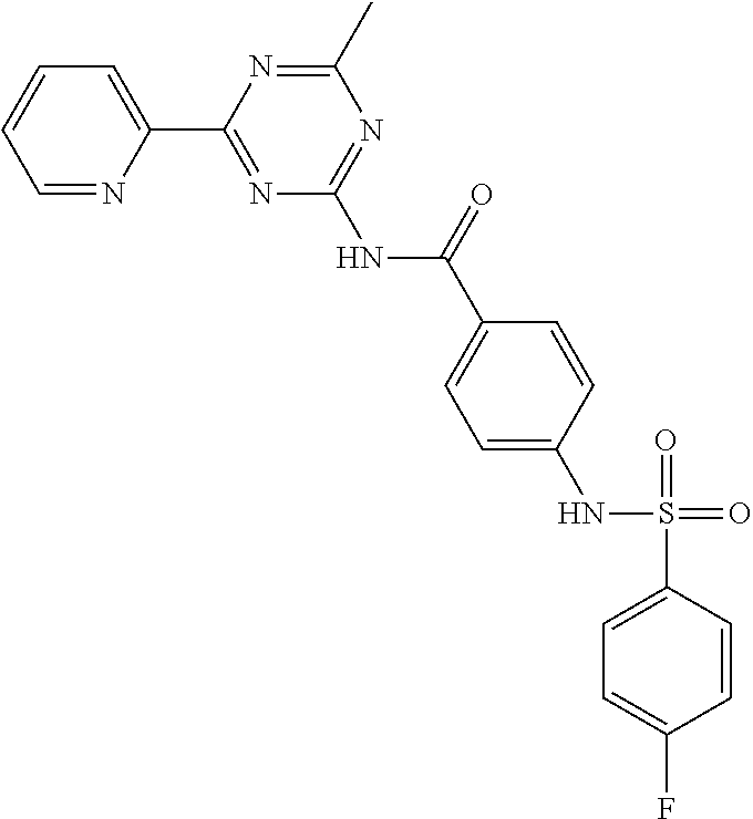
C1=NC(C2=NC(NC(C3=CC=C(NS(C4=CC=C(F)C=C4)(=O)=O)C=C3)=O)=NC(C)=N2)=CC=C1
